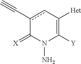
c1(C#C)cC([Het])=C([Y])N(N)C1=[X]
